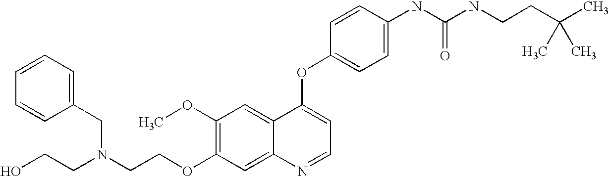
C1(OC)=C(OCCN(CCO)CC2=CC=CC=C2)C=C2C(=C1)C(OC1=CC=C(NC(NCCC(C)(C)C)=O)C=C1)=CC=N2
